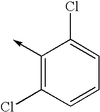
C1(->C)=C(Cl)C=CC=C1Cl
